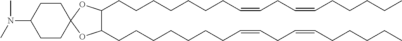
C1(CCCCCCCC=CCC=CCCCCC)C(CCCCCCCC=CCC=CCCCCC)OC2(O1)CCC(N(C)C)CC2
